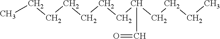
CCCCCCCC(CCCC)C=O
